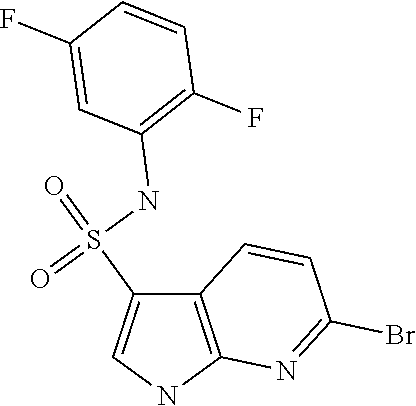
C12=C(NC=C1S(=O)(NC1=C(F)C=CC(F)=C1)=O)N=C(Br)C=C2
